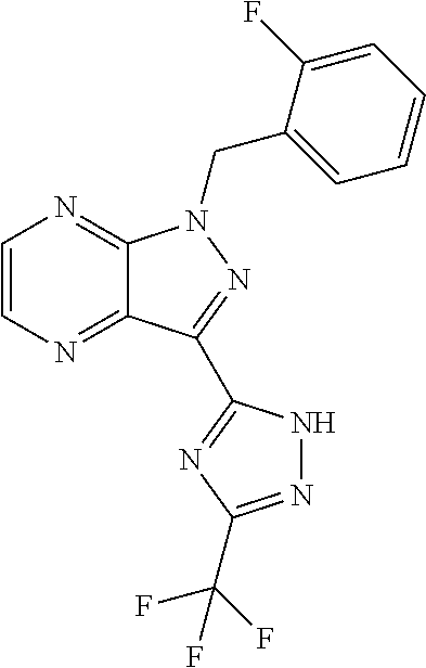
C1=CN=C2C(=N1)N(CC1=CC=CC=C1F)N=C2C1=NC(C(F)(F)F)=NN1
